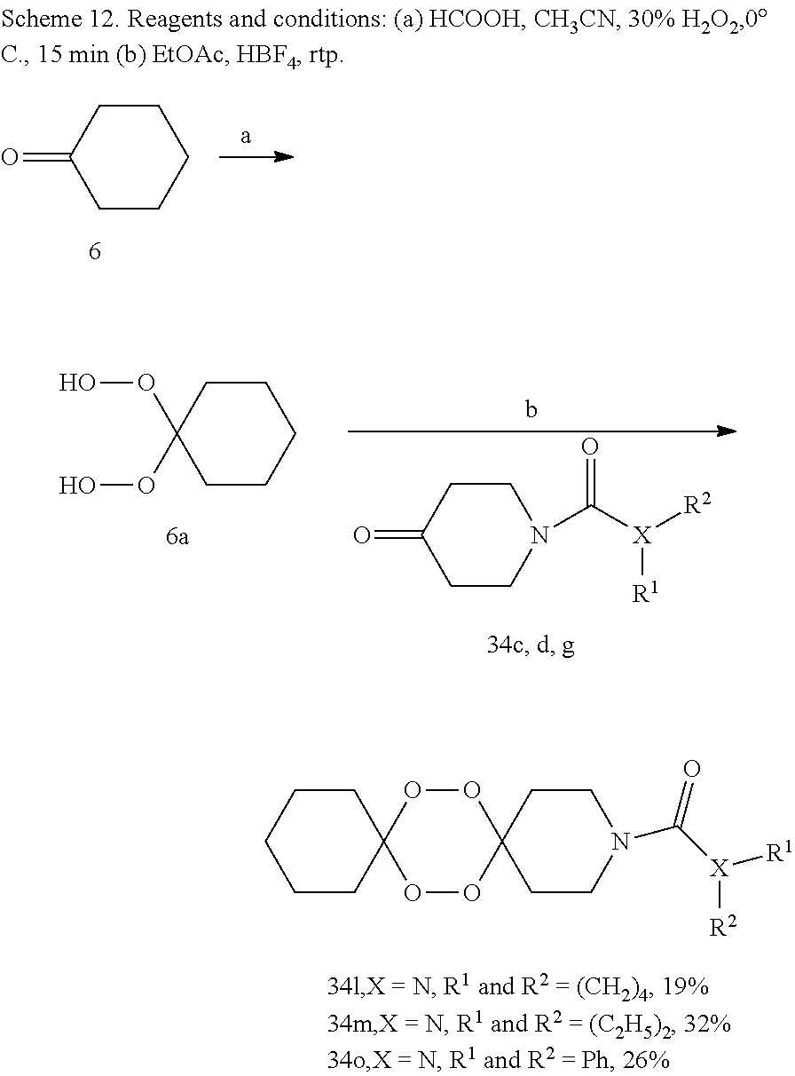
C1CCCCC1(OO)OO.C1CN(C([X]([R2])[R1])=O)CCC1=O.C1CCCCC1=O.C1CC2(CCC1)OOC1(OO2)CCN(C([X]([R1])[R2])=O)CC1
